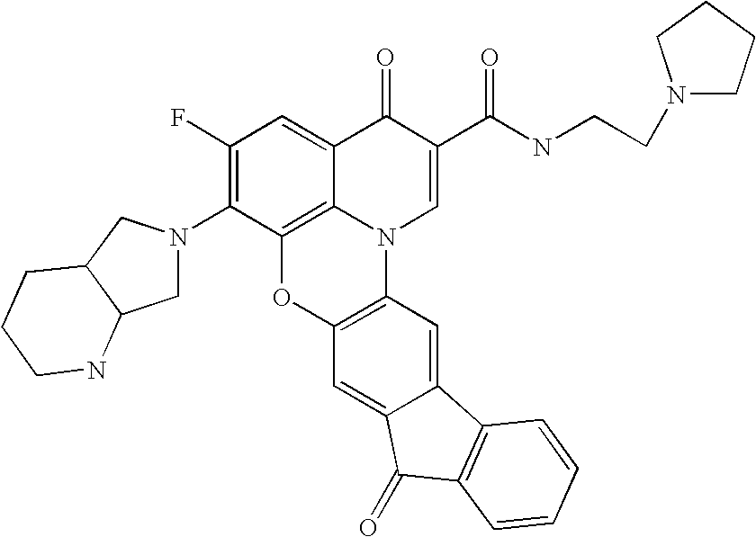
C1(F)=C(N2CC3C(C2)CCCN3)C2=C3C(=C1)C(=O)C(C(=O)NCCN1CCCC1)=CN3C1=C(O2)C=C2C(=C1)C1=C(C2=O)C=CC=C1
